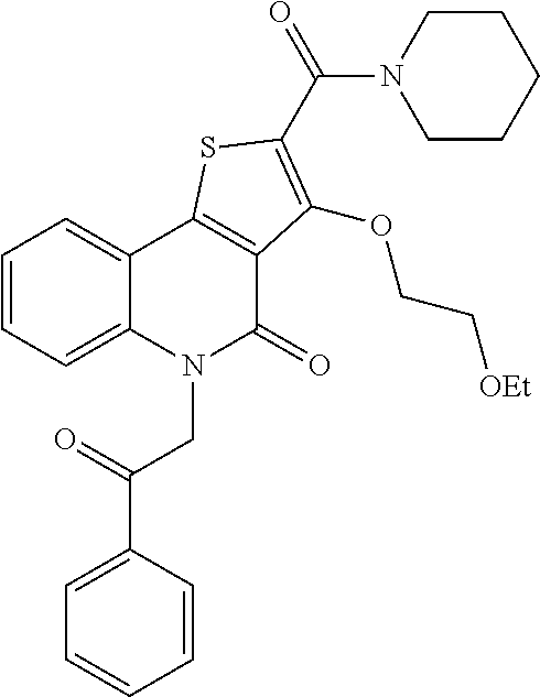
C1(C(=O)CN2C(=O)C3=C(C4=CC=CC=C24)SC(C(N2CCCCC2)=O)=C3OCC[OEt])=CC=CC=C1
